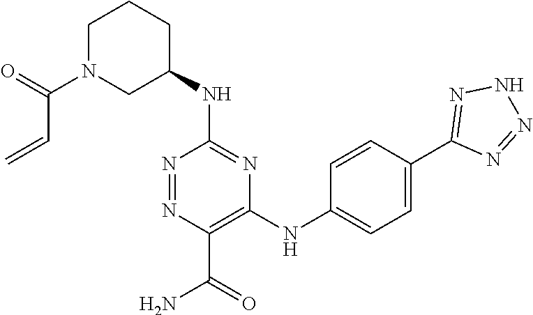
C1(NC2CCCN(C(C=C)=O)C2)=NC(NC2=CC=C(C3=NNN=N3)C=C2)=C(C(=O)N)N=N1
